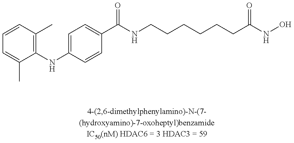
C1=CC(C)=C(NC2=CC=C(C(NCCCCCCC(NO)=O)=O)C=C2)C(C)=C1
